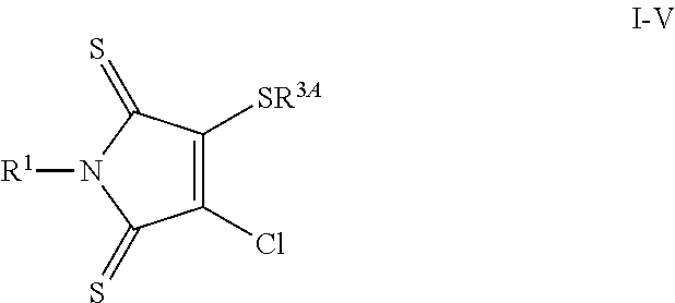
C1(Cl)=C([SR3A])C(=S)N([R1])C1=S
